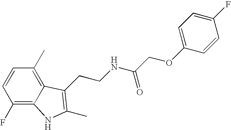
C1(F)=C2C(=C(C)C=C1)C(CCNC(COC1=CC=C(F)C=C1)=O)=C(C)N2
